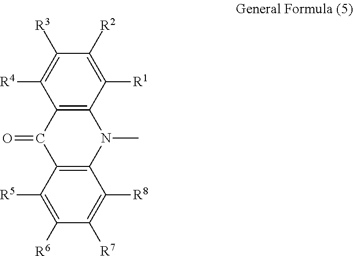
C12=C(C([R1])=C([R2])C([R3])=C1[R4])N(C)C1=C(C2=O)C([R5])=C([R6])C([R7])=C1[R8]
